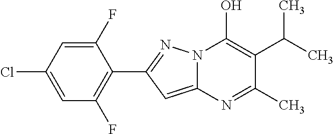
C12=CC(C3=C(F)C=C(Cl)C=C3F)=NN1C(O)=C(C(C)C)C(C)=N2
